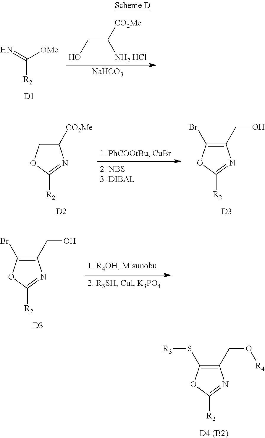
N=C([OMe])[R2].[D1].OCC([NH2 HCl])[CO2Me].[NaHCO3].C1([CO2Me])COC([R2])=N1.[D2].C1(CO)=C(Br)OC([R2])=N1.[D3].C1(CO)=C(Br)OC([R2])=N1.[D3].C1(CO[R4])=C(S[R3])OC([R2])=N1.[D4 (B2)]
